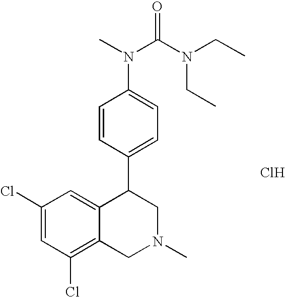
C1(Cl)=CC(Cl)=C2C(=C1)C(C1=CC=C(N(C(=O)N(CC)CC)C)C=C1)CN(C)C2.Cl
